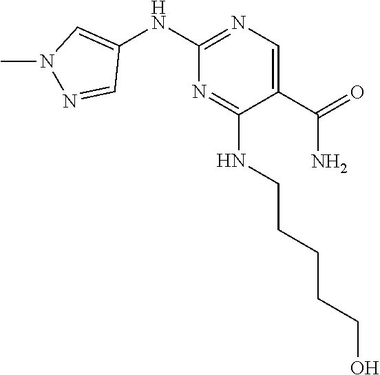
C1(C(=O)N)=CN=C(NC2=CN(C)N=C2)N=C1NCCCCCO
